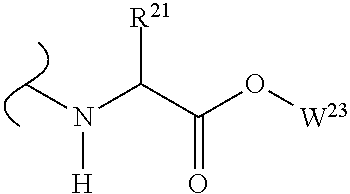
C(C(O[W23])=O)(N(C)[H])[R21]
